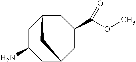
C1C2CC(N)CC(CC1C(OC)=O)C2
